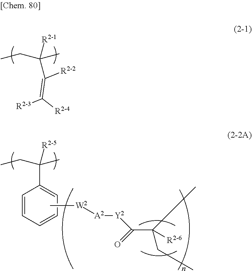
CCC(C)([R2-1])C(=C([R2-4])[R2-3])[R2-2].CCC(C)([R2-5])C1=CC=CC=C1.C[W2][A2][Y2]C(=O)C(CCC)([R2-6])CCC
